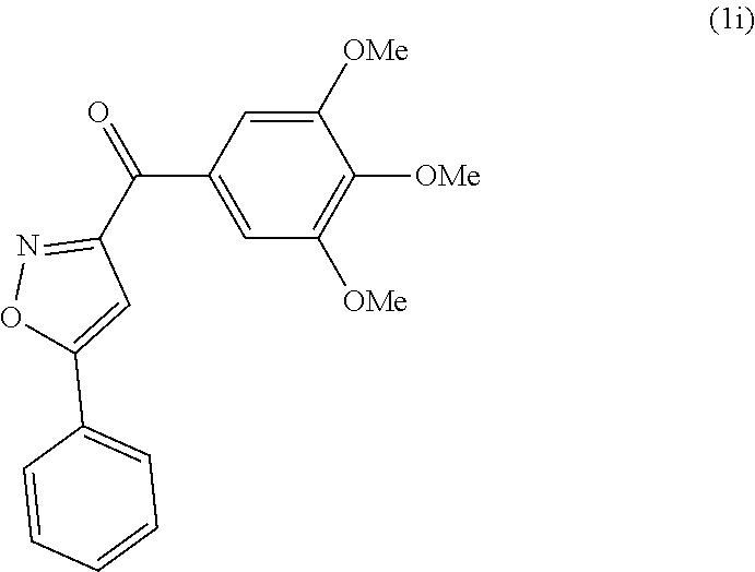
C1=C([OMe])C([OMe])=C([OMe])C=C1C(C1=NOC(C2=CC=CC=C2)=C1)=O
